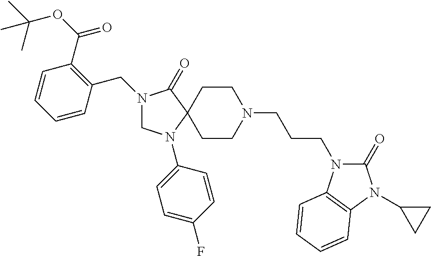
C1N(C2=CC=C(F)C=C2)C2(C(=O)N1CC1=C(C(=O)OC(C)(C)C)C=CC=C1)CCN(CCCN1C(=O)N(C3CC3)C3=C1C=CC=C3)CC2
